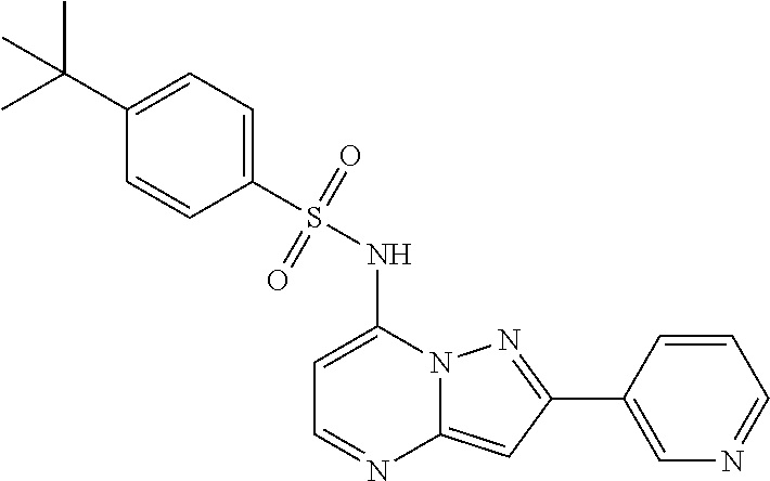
C1=C(NS(C2=CC=C(C(C)(C)C)C=C2)(=O)=O)N2C(=CC(C3=CN=CC=C3)=N2)N=C1
